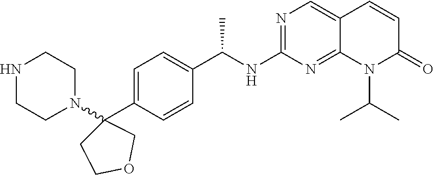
N1(C2(C3=CC=C(C(NC4=NC=C5C(=N4)N(C(C)C)C(=O)C=C5)C)C=C3)CCOC2)CCNCC1
